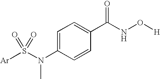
C1=C(N(S([Ar])(=O)=O)C)C=CC(C(NO[H])=O)=C1
